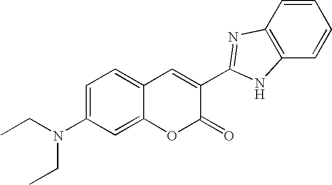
C1=C(N(CC)CC)C=C2C(=C1)C=C(C1=NC3=C(C=CC=C3)N1)C(=O)O2
